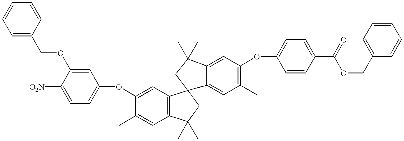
C1=CC=C(COC2=CC(OC3=CC4=C(C=C3C)C(C)(C)CC43C4=CC(C)=C(OC5=CC=C(C(OCC6=CC=CC=C6)=O)C=C5)C=C4C(C)(C)C3)=CC=C2[O2N])C=C1
